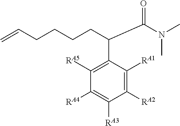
C1([RA5])=C(C(CCCCC=C)C(N(C)C)=O)C([RA1])=C([RA2])C([RA3])=C1[RA4]
